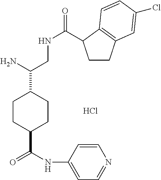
Cl.C1CC(C(=O)NC2=CC=NC=C2)CCC1C(N)CNC(=O)C1CCC2=C1C=CC(Cl)=C2
